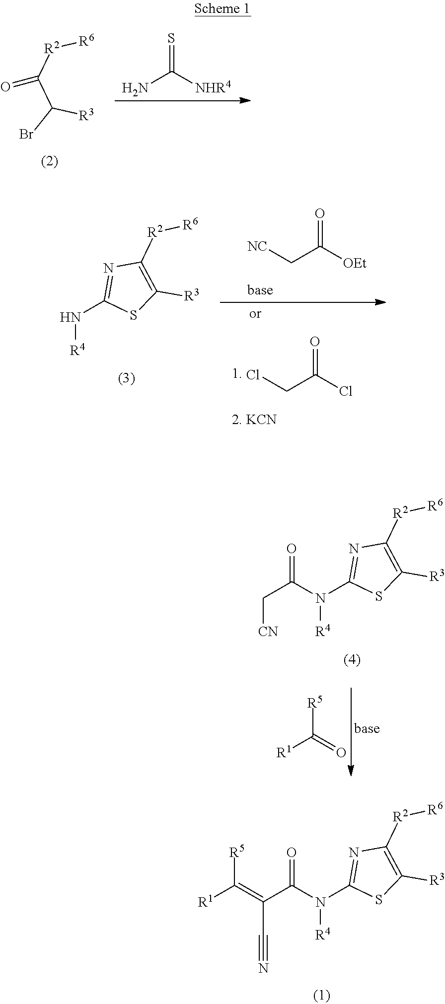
[R6][R2]C1=C([R3])SC(N(C(C(C#N)=C([R1])[R5])=O)[R4])=N1.[R6][R2]C(C([R3])Br)=O.S=C([NHR4])N.[R6][R2]C1=C([R3])SC(N(C(C[CN])=O)[R4])=N1.[R5]C(=O)[R1].[R6][R2]C1=C([R3])SC(N[R4])=N1.O=C(Cl)CCl.O=C([OEt])C[NC]
